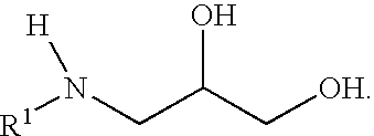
[R1]N(CC(C[OH])O)[H]
